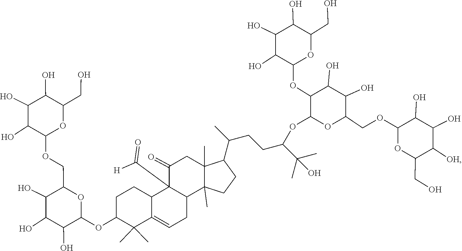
OC1C(O)C(OC2C(C)(C)C3=CCC4C(C([H])=O)(C3CC2)C(=O)CC2(C)C(C(C)CCC(OC3C(OC5C(O)C(O)C(O)C(CO)O5)C(O)C(O)C(COC5OC(CO)C([OH])C(O)C5O)O3)C(C)(C)O)CCC42C)OC(COC2C(O)C(O)C(O)C(CO)O2)C1O
